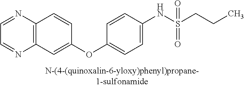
C12=C(N=CC=N1)C=CC(OC1=CC=C(NS(CCC)(=O)=O)C=C1)=C2
